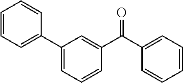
O=C(C1=CC=CC=C1)C1=CC(C2=CC=CC=C2)=CC=C1
